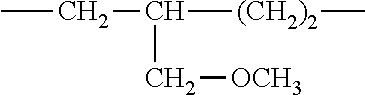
CCC([(CH2)2]C)C[OCH3]
